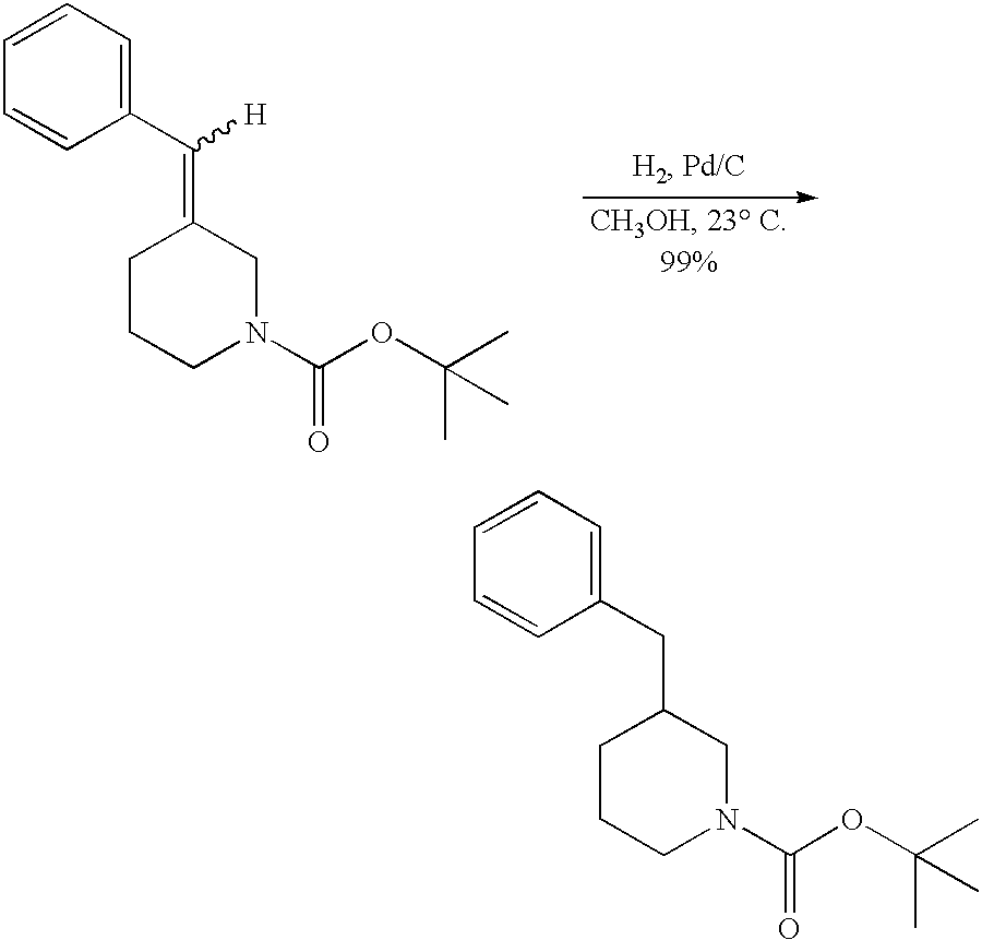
C1=CC=CC(CC2CCCN(C(OC(C)(C)C)=O)C2)=C1.C1=CC=CC(C(=C2CCCN(C(OC(C)(C)C)=O)C2)[H])=C1
